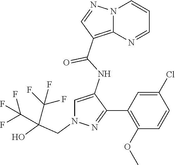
N12C(=C(C(NC3=CN(CC(O)(C(F)(F)F)C(F)(F)F)N=C3C3=C(OC)C=CC(Cl)=C3)=O)C=N1)N=CC=C2
